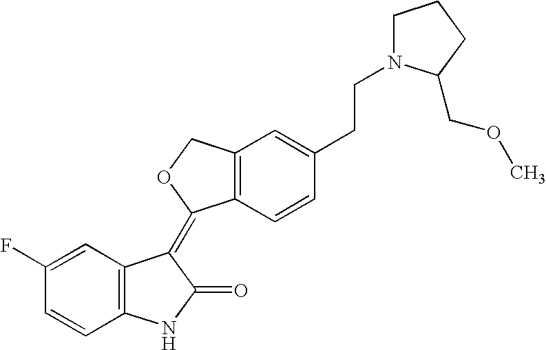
C1=C(F)C=CC2=C1C(=C1C3=C(CO1)C=C(CCN1CCCC1COC)C=C3)C(=O)N2
